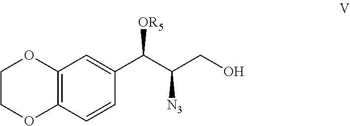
C1COC2=C(O1)C=C(C(C(CO)[N3])[OR5])C=C2
